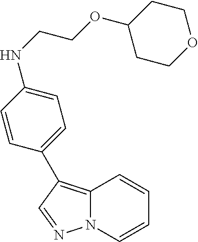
C12=C(C3=CC=C(NCCOC4CCOCC4)C=C3)C=NN1C=CC=C2
